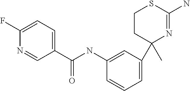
C1CC(C)(C2=CC=CC(NC(C3=CC=C(F)N=C3)=O)=C2)N=C(N)S1
